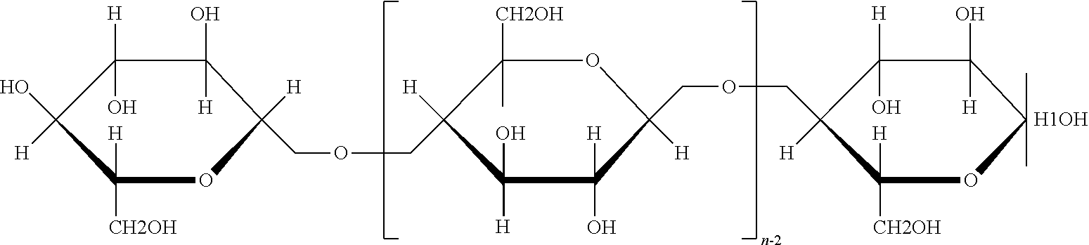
C1([H])(O)C(O)([H])C([H])(COCC2([H])C([CH2OH])(C)OC(COCC3([H])C([H])(O)C(O)([H])C(C)(C)OC3([H])[CH2OH])([H])C([H])(O)C2(O)[H])OC([H])([CH2OH])C1(O)[H].[H1OH]
